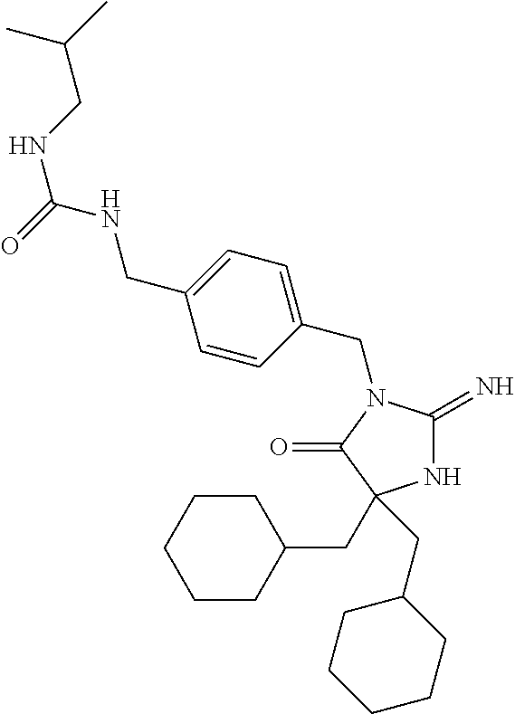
N1C(=N)N(CC2=CC=C(CNC(NCC(C)C)=O)C=C2)C(=O)C1(CC1CCCCC1)CC1CCCCC1
